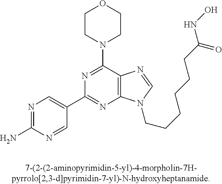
N1=C(N)N=CC(C2=NC3=C(C(N4CCOCC4)=N2)N=CN3CCCCCCC(NO)=O)=C1
